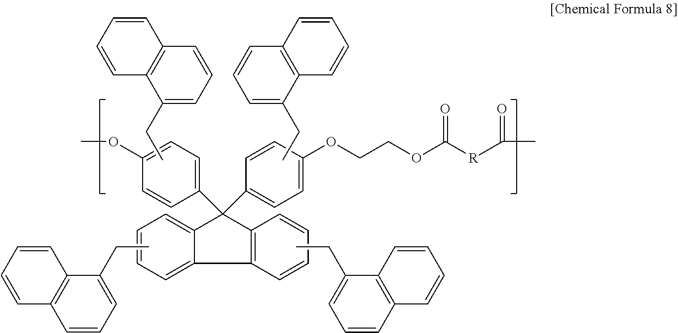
C1(C2(C3=CC=C(OCCOC([R]C(=O)C)=O)C=C3)C3=CC=CC=C3C3=C2C=CC=C3)=CC=C(OC)C=C1.CCC1=CC=CC2=C1C=CC=C2.CCC1=CC=CC2=C1C=CC=C2.CCC1=CC=CC2=C1C=CC=C2.CCC1=CC=CC2=C1C=CC=C2
